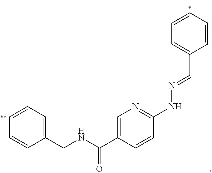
C1=C(C(NCC2=CC=CC=C2)=O)C=CC(NN=CC2=CC=CC=C2)=N1
